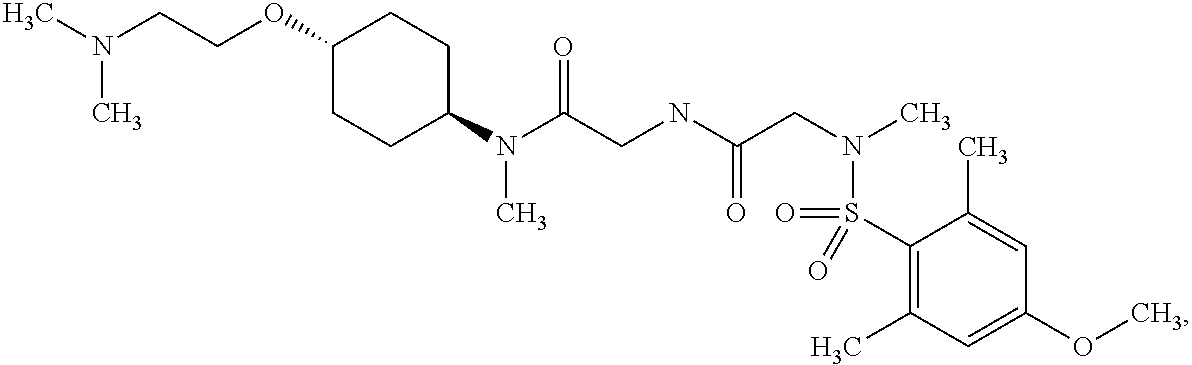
N(C(CNC(CN(C)S(C1=C(C)C=C(OC)C=C1C)(=O)=O)=O)=O)(C)C1CCC(OCCN(C)C)CC1
